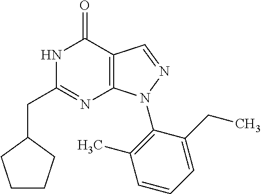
N1C(CC2CCCC2)=NC2=C(C1=O)C=NN2C1=C(C)C=CC=C1CC
